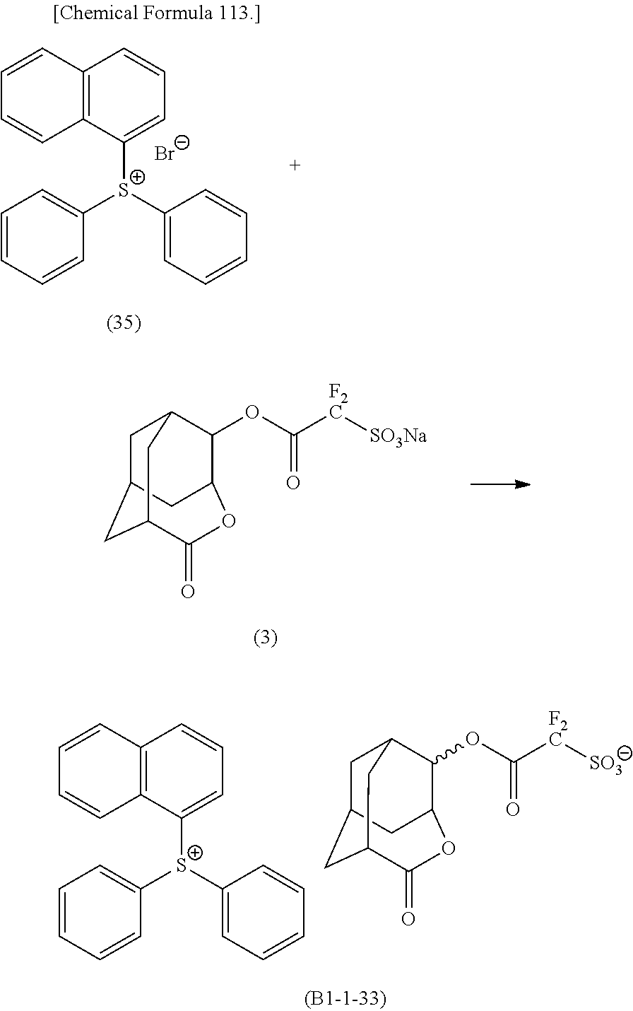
C1C2CC3C(=O)OC(C(OC([F2C][SO3Na])=O)C1C3)C2.C1C2CC3C(=O)OC(C(OC([F2C][SO3])=O)C1C3)C2.C12=C(C([S+](C3=CC=CC=C3)C3=CC=CC=C3)=CC=C1)C=CC=C2.[Br-].C12=C(C([S+](C3=CC=CC=C3)C3=CC=CC=C3)=CC=C1)C=CC=C2
